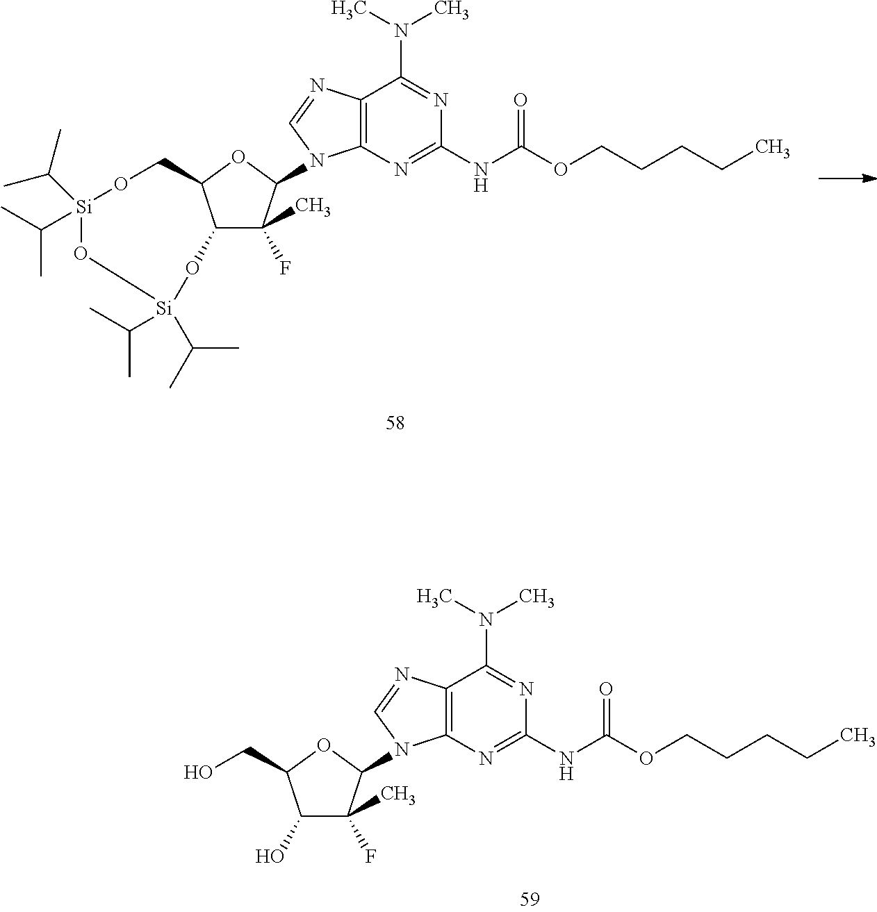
C12=C(N=C(NC(OCCCCC)=O)N=C1N(C)C)N(C1C(C)(F)C3C(O1)CO[Si](C(C)C)(C(C)C)O[Si](C(C)C)(C(C)C)O3)C=N2.C12=C(N=C(NC(OCCCCC)=O)N=C1N(C)C)N(C1C(C)(F)C(O)C(CO)O1)C=N2
